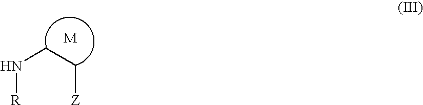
N(CC[Z])[R]
